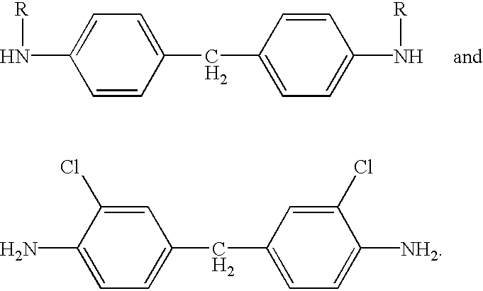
C1=CC(CC2=CC=C(N[R])C=C2)=CC=C1N[R].C1(N)=CC=C(CC2=CC=C([NH2])C(Cl)=C2)C=C1Cl
